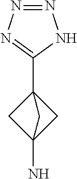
N1=NNC(C23CC(N)(C2)C3)=N1
